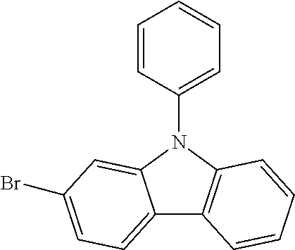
C12=CC=C(Br)C=C1N(C1=CC=CC=C1)C1=C2C=CC=C1
